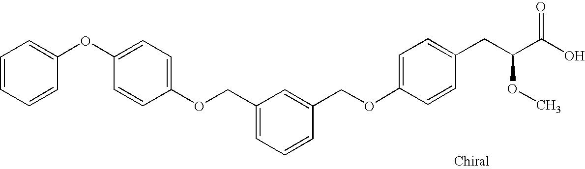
C1(OCC2=CC=CC(COC3=CC=C(CC(C(O)=O)OC)C=C3)=C2)=CC=C(OC2=CC=CC=C2)C=C1
